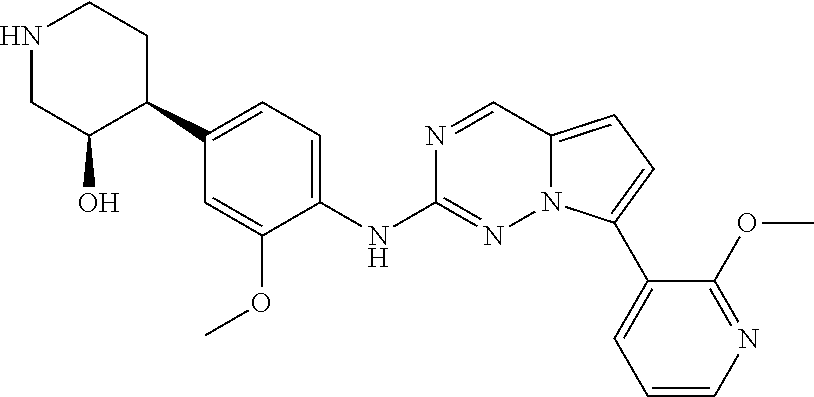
N1CC(O)C(C2=CC=C(NC3=NN4C(=CC=C4C4=CC=CN=C4OC)C=N3)C(OC)=C2)CC1
